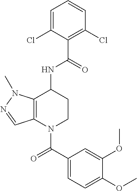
C1(C(=O)N2CCC(NC(C3=C(Cl)C=CC=C3Cl)=O)C3=C2C=NN3C)=CC=C(OC)C(OC)=C1
